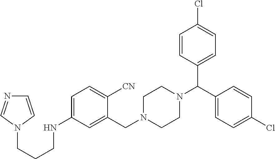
C1=C(NCCCN2C=CN=C2)C=C(CN2CCN(C(C3=CC=C(Cl)C=C3)C3=CC=C(Cl)C=C3)CC2)C([CN])=C1
